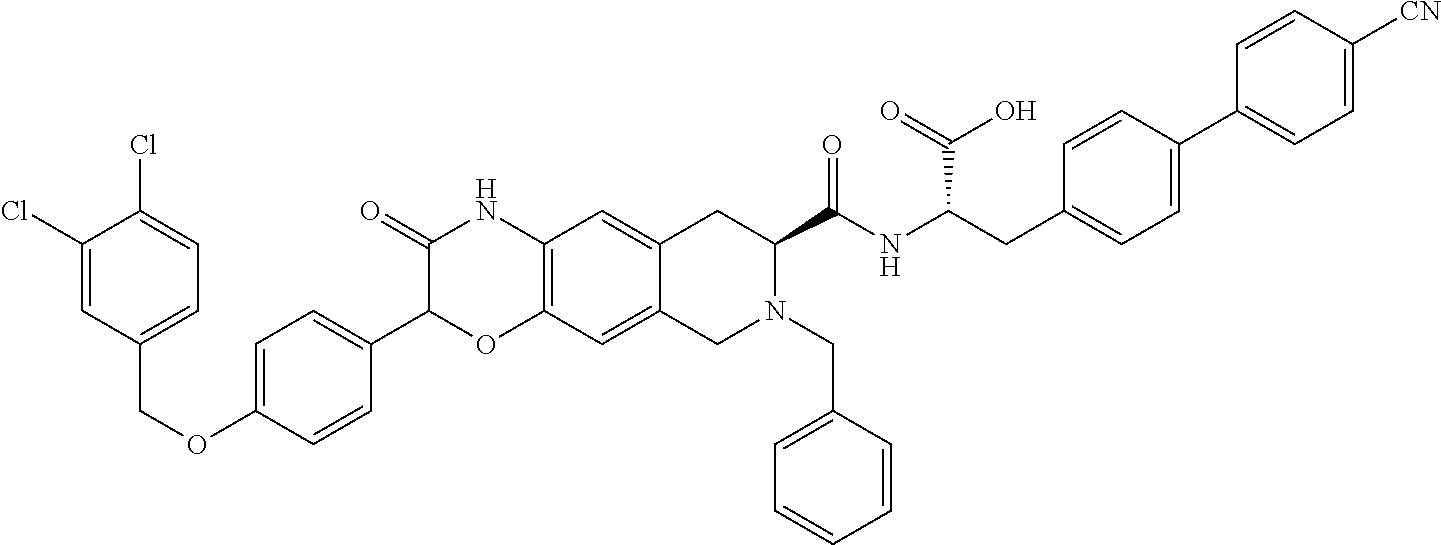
C1(Cl)=CC(COC2=CC=C(C3OC4=C(NC3=O)C=C3C(=C4)CN(CC4=CC=CC=C4)C(C(NC(CC4=CC=C(C5=CC=C([CN])C=C5)C=C4)C(=O)O)=O)C3)C=C2)=CC=C1Cl
